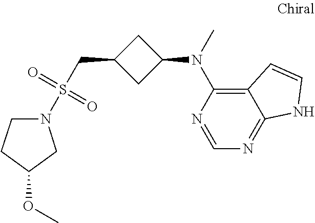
N1(S(CC2CC(N(C3=C4C(=NC=N3)NC=C4)C)C2)(=O)=O)CCC(OC)C1
